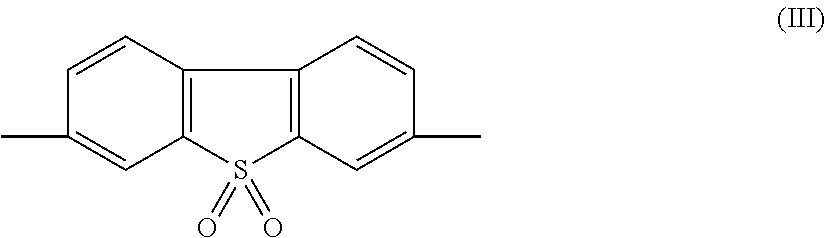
C1=CC2=C(C=C1C)S(=O)(=O)C1=C2C=CC(C)=C1
